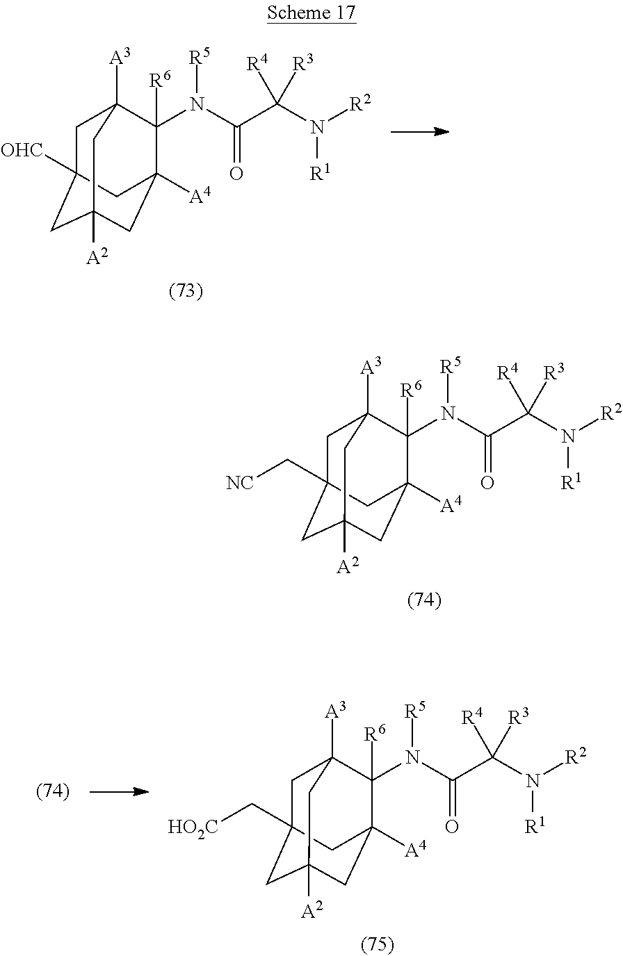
C1C2([OHC])CC3([A2])CC([A4])(C([R6])(N([R5])C(C(N([R2])[R1])([R3])[R4])=O)C1([A3])C3)C2.C1C2(C[NC])CC3([A2])CC([A4])(C([R6])(N([R5])C(C(N([R2])[R1])([R3])[R4])=O)C1([A3])C3)C2.C1C2(C[HO2C])CC3([A2])CC([A4])(C([R6])(N([R5])C(C(N([R2])[R1])([R3])[R4])=O)C1([A3])C3)C2
